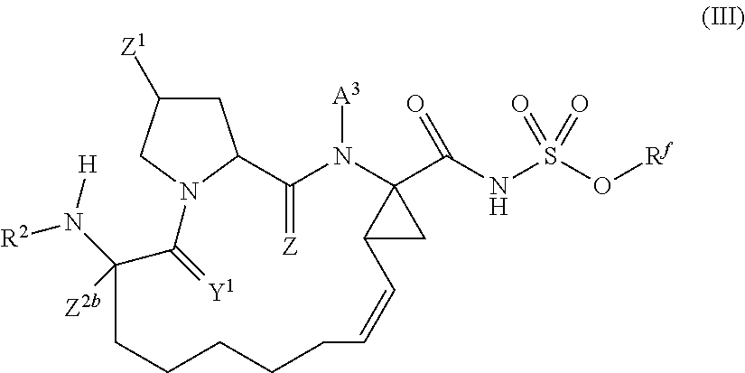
C1C([Z1])CN2C1C(=[Z])N([A3])C1(C(NS(O[Rf])(=O)=O)=O)C(C1)C=CCCCCCC(N([H])[R2])([Z2b])C2=[Y1]
